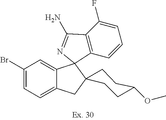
BrC1=CC=C2C(=C1)C1(C3=C(C(F)=CC=C3)C(N)=N1)C1(C2)CCC(OC)CC1
